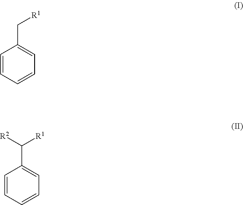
C1=CC=CC=C1C[R1].C1=CC=CC=C1C([R1])[R2]
